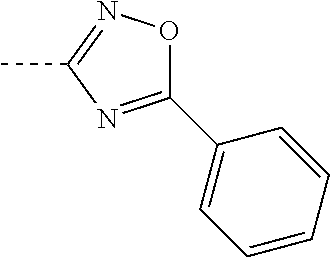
C1(C2=CC=CC=C2)=NC(C)=NO1
